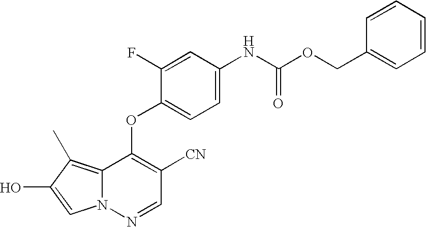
C1=C(F)C(OC2=C([CN])C=NN3C2=C(C)C(O)=C3)=CC=C1NC(OCC1=CC=CC=C1)=O
